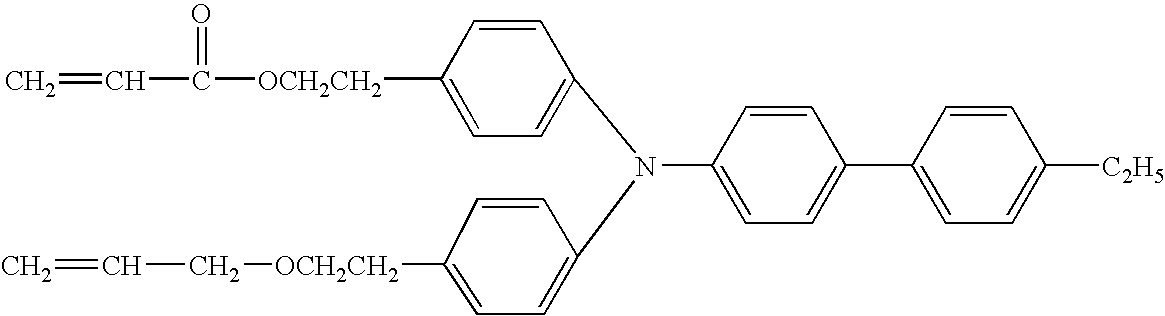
C=CC[OCH2CH2]C1=CC=C(N(C2=CC=C([OCH2CH2]C(C=C)=O)C=C2)C2=CC=C(C3=CC=C([C2H5])C=C3)C=C2)C=C1
